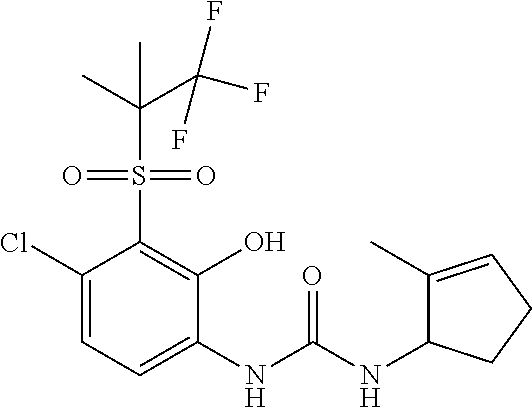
C1(Cl)=CC=C(NC(NC2C(C)=CCC2)=O)C(O)=C1S(=O)(=O)C(C)(C(F)(F)F)C
